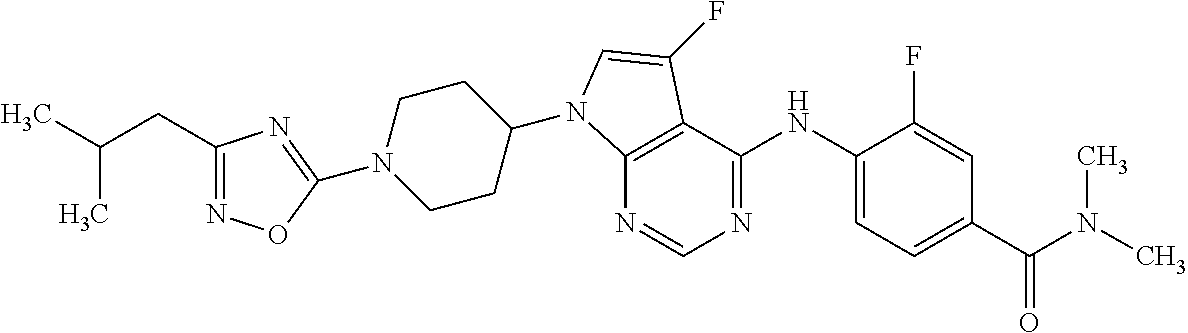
N1(C2=NC(CC(C)C)=NO2)CCC(N2C3=C(C(NC4=CC=C(C(N(C)C)=O)C=C4F)=NC=N3)C(F)=C2)CC1
